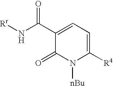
C1(C(N[Rr])=O)=CC=C([R4])N([nBu])C1=O
